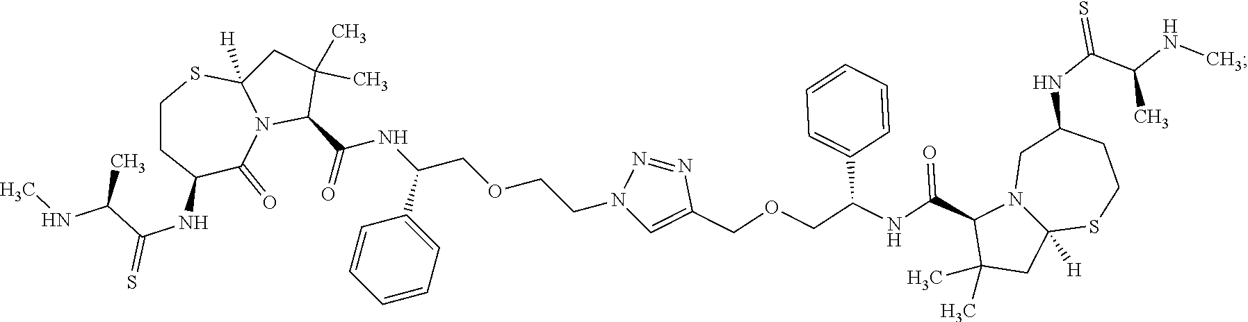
C1(C(NC(COCCN2C=C(COCC(NC(C3C(C)(C)CC4([H])N3CC(NC(=S)C(NC)C)CCS4)=O)C3=CC=CC=C3)N=N2)C2=CC=CC=C2)=O)C(C)(C)CC2([H])N1C(=O)C(NC(C(NC)C)=S)CCS2
